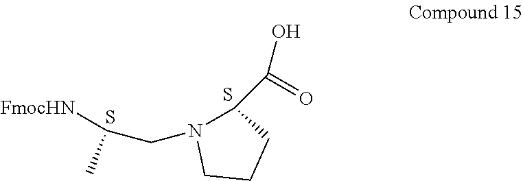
C(N1C(C(O)=O)CCC1)C([FmocHN])C.S.S
